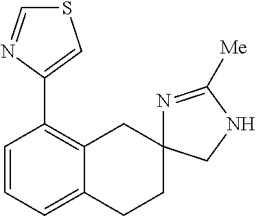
C1=CC=C2C(=C1C1=CSC=N1)CC1(CC2)N=C([Me])NC1
